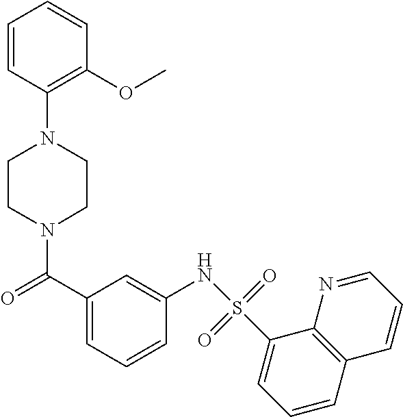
N1(C(=O)C2=CC=CC(NS(C3=CC=CC4=C3N=CC=C4)(=O)=O)=C2)CCN(C2=C(OC)C=CC=C2)CC1
